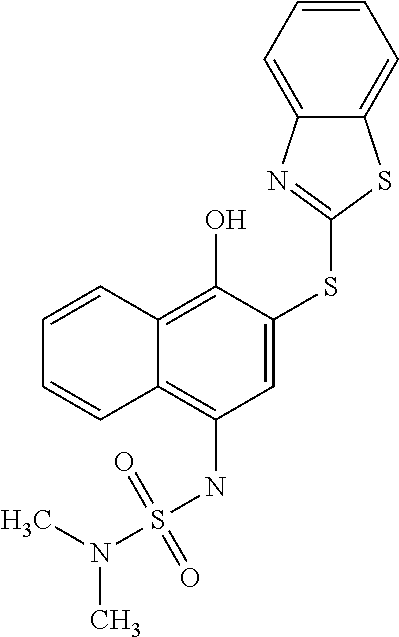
C1=CC2=C(O)C(SC3=NC4=CC=CC=C4S3)=CC(NS(=O)(=O)N(C)C)=C2C=C1
